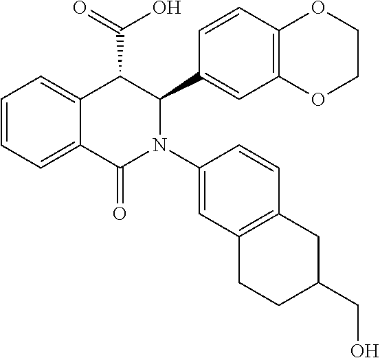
C1=CC=C2C(=C1)C(C(=O)O)C(C1=CC3=C(C=C1)OCCO3)N(C1=CC3=C(C=C1)CC(CO)CC3)C2=O
